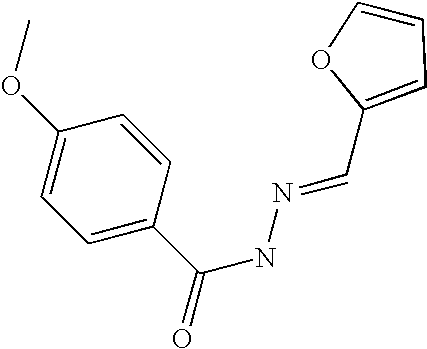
C(C1=CC=C(OC)C=C1)(=O)NN=CC1=CC=CO1
